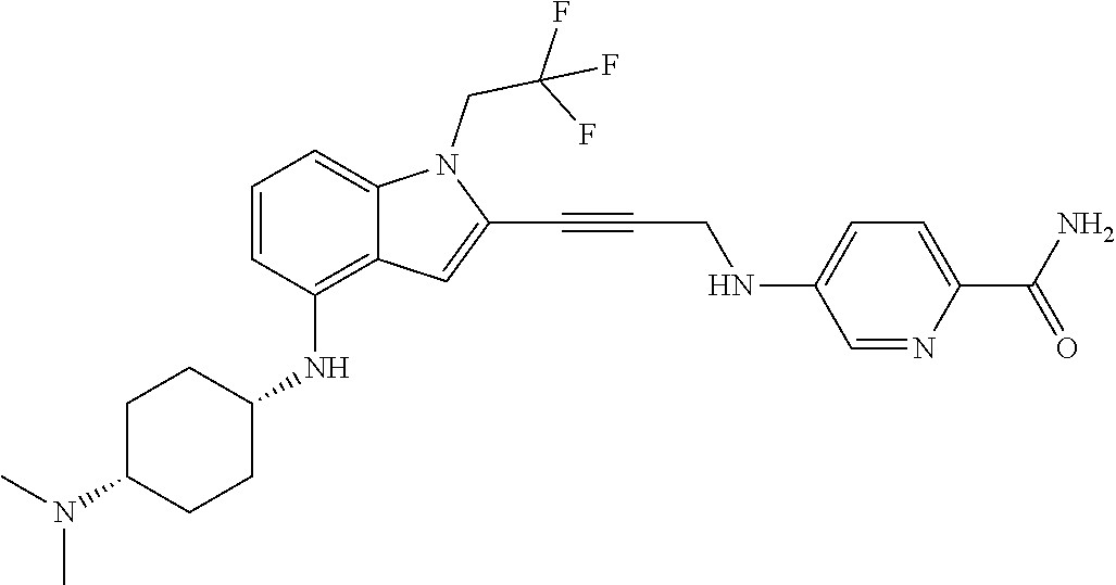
C1=NC(C(N)=O)=CC=C1NCC#CC1=CC2=C(NC3CCC(N(C)C)CC3)C=CC=C2N1CC(F)(F)F
